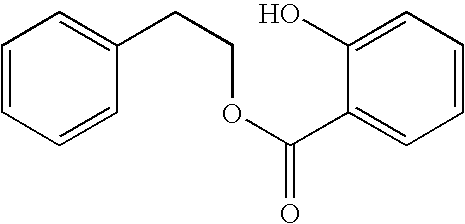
C1=CC=CC(CCOC(=O)C2=CC=CC=C2O)=C1
